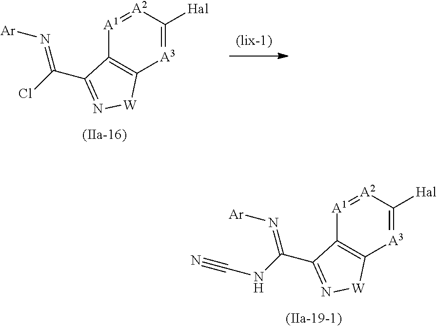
C12=C([A3]=C([Hal])[A2]=[A1]1)[W]N=C2C(=N[Ar])Cl.C12=C([A3]=C([Hal])[A2]=[A1]1)[W]N=C2C(=N[Ar])NC#N
